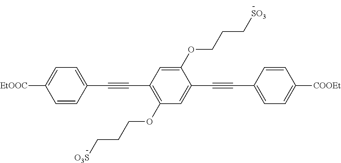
C1=C([EtOOC])C=CC(C#CC2=C(OCCC[O3S])C=C(C#CC3=CC=C([COOEt])C=C3)C(OCCC[SO3])=C2)=C1
